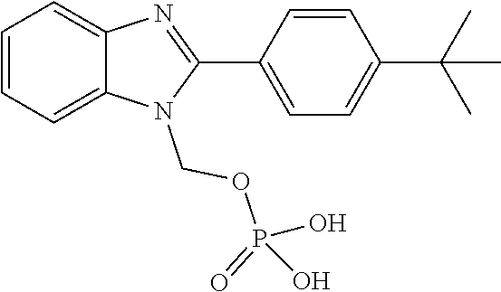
C1(C2=CC=C(C(C)(C)C)C=C2)=NC2=CC=CC=C2N1COP(=O)(O)O
